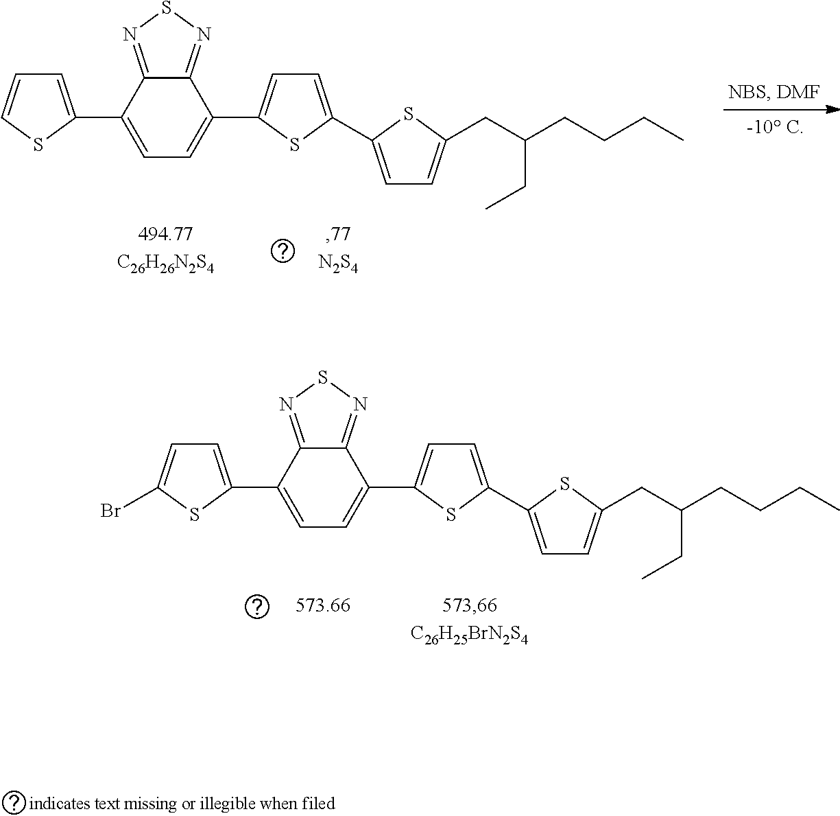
C1=C(C2=CC=C(C3=CC=C(C4=CC=C(CC(CCCC)CC)S4)S3)C3=NSN=C23)SC=C1.C1=C(C2=CC=C(C3=CC=C(C4=CC=C(CC(CCCC)CC)S4)S3)C3=NSN=C23)SC(Br)=C1
